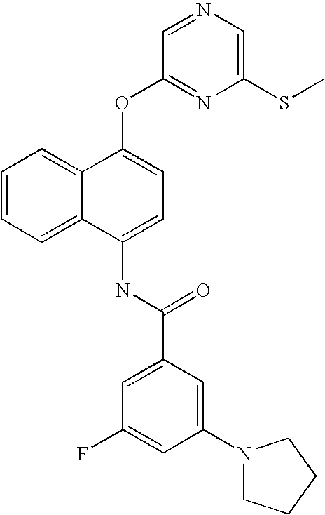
C1=CC=C2C(=C1)C(OC1=NC(SC)=CN=C1)=CC=C2NC(C1=CC(F)=CC(N2CCCC2)=C1)=O
